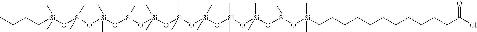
C(CC[Si](O[Si](O[Si](O[Si](O[Si](O[Si](O[Si](O[Si](O[Si](O[Si](O[Si](CCCCCCCCCCCC(Cl)=O)(C)C)(C)C)(C)C)(C)C)(C)C)(C)C)(C)C)(C)C)(C)C)(C)C)(C)C)C
